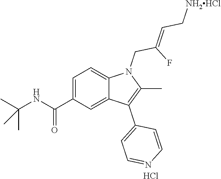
C1=C(C(=O)NC(C)(C)C)C=C2C(=C1)N(CC(F)=CC[NH2HCl])C(C)=C2C1=CC=NC=C1.Cl
